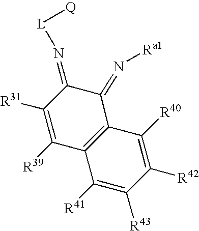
C1([R39])=C([R31])C(=N[L][Q])C(=N[Ra1])C2=C1C([R41])=C([R43])C([R42])=C2[R40]
